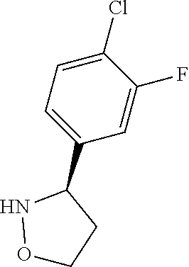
C1=C(Cl)C(F)=CC(C2NOCC2)=C1
